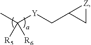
CC([Y]CC1C[Z]1)([R5])[R6]
